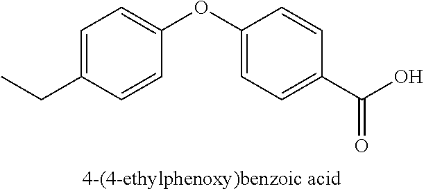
C1=C(CC)C=CC(OC2=CC=C(C(O)=O)C=C2)=C1
